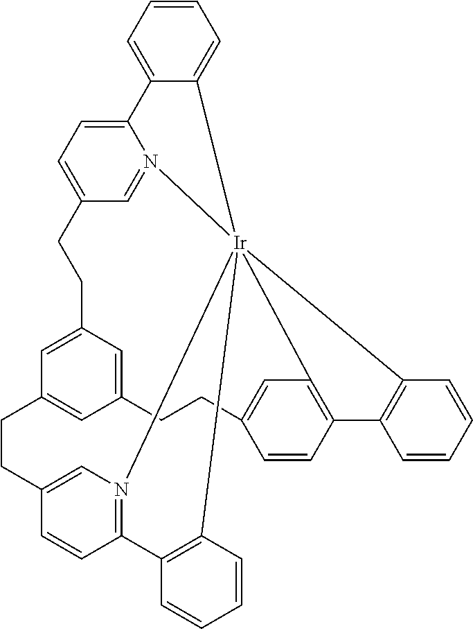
C12=N3C=C(C=C1)CCC1=CC4=CC(=C1)CCC1=CC=C5N(=C1)[Ir]31(C3=C2C=CC=C3)(C2=C(C=CC(=C2)CC4)C2=C1C=CC=C2)C1=CC=CC=C51
